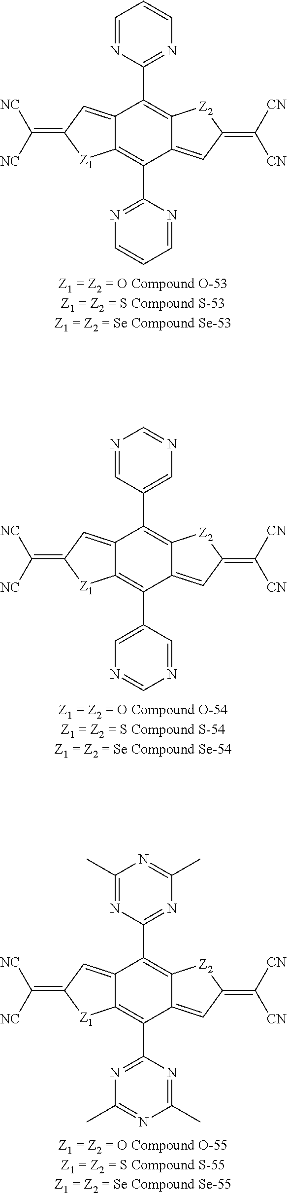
C12=CC(=C([NC])[NC])[Z1]C1=C(C1=NC=CC=N1)C1=CC(=C([CN])[CN])[Z2]C1=C2C1=NC=CC=N1.C12=CC(=C([NC])[NC])[Z1]C1=C(C1=CN=CN=C1)C1=CC(=C([CN])[CN])[Z2]C1=C2C1=CN=CN=C1.C12=CC(=C([NC])[NC])[Z1]C1=C(C1=NC(C)=NC(C)=N1)C1=CC(=C([CN])[CN])[Z2]C1=C2C1=NC(C)=NC(C)=N1
